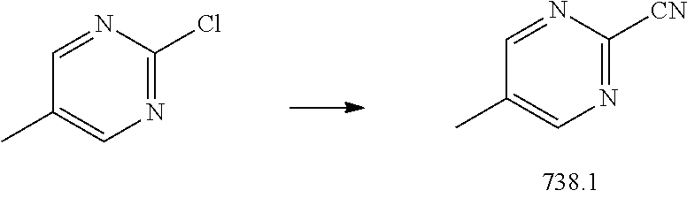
C1=NC(Cl)=NC=C1C.C1=NC([CN])=NC=C1C
